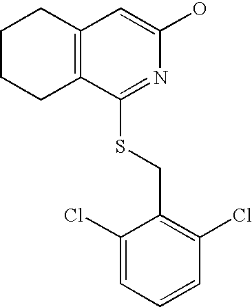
C1CCC2=C(C1)C=C(O)N=C2SCC1=C(Cl)C=CC=C1Cl
